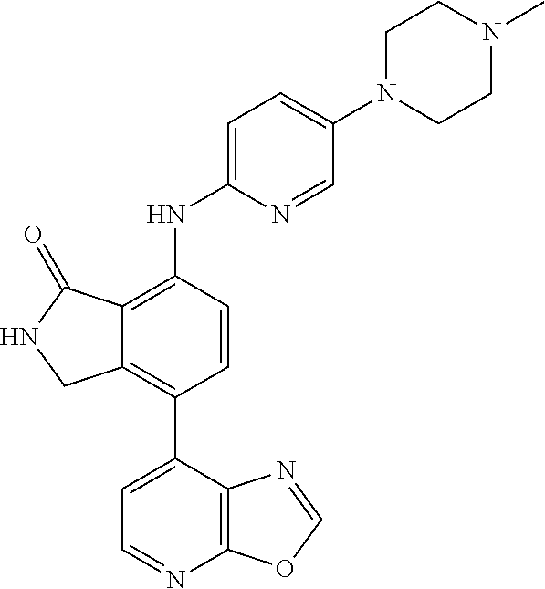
C12=C(C3=CC=NC4=C3N=CO4)C=CC(NC3=CC=C(N4CCN(C)CC4)C=N3)=C1C(=O)NC2
